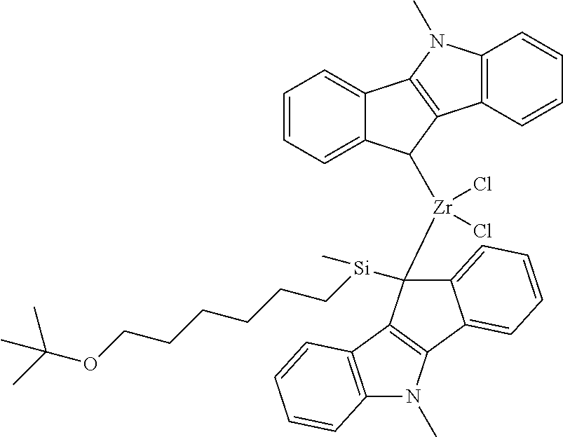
[Si](C)(CCCCCCOC(C)(C)C)C1([Zr](C2C3=CC=CC=C3C3=C2C2=C(N3C)C=CC=C2)(Cl)Cl)C2=CC=CC=C2C2=C1C1=C(N2C)C=CC=C1
